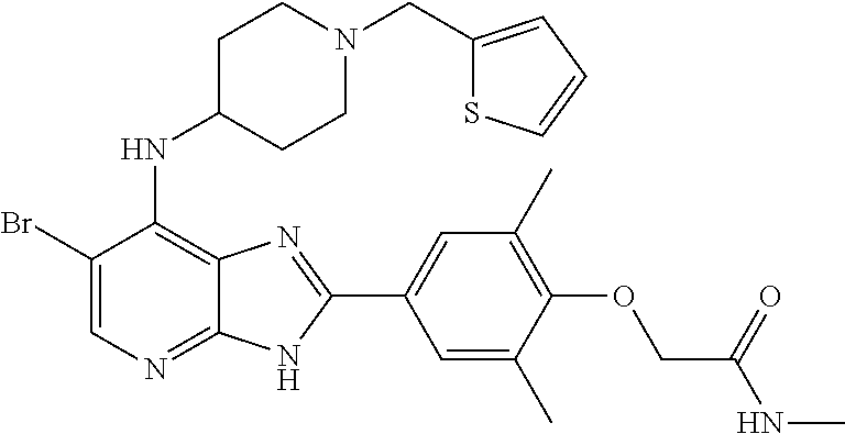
C1(Br)=CN=C2C(=C1NC1CCN(CC3=CC=CS3)CC1)N=C(C1=CC(C)=C(OCC(NC)=O)C(C)=C1)N2
